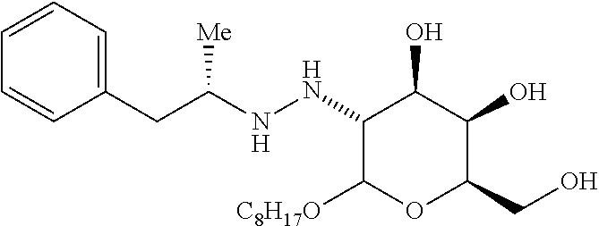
C1=CC=C(CC(NNC2C([C8H17O])OC(CO)C(O)C2O)[Me])C=C1
